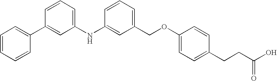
C1=CC=CC(C2=CC(NC3=CC(COC4=CC=C(CCC(O)=O)C=C4)=CC=C3)=CC=C2)=C1
